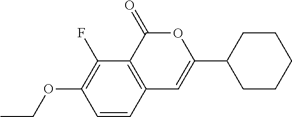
C1=CC2=C(C(F)=C1OCC)C(=O)OC(C1CCCCC1)=C2
